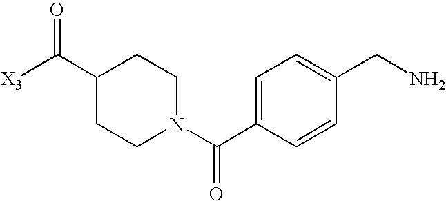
C1=C(C(N2CCC(C([X3])=O)CC2)=O)C=CC(CN)=C1
